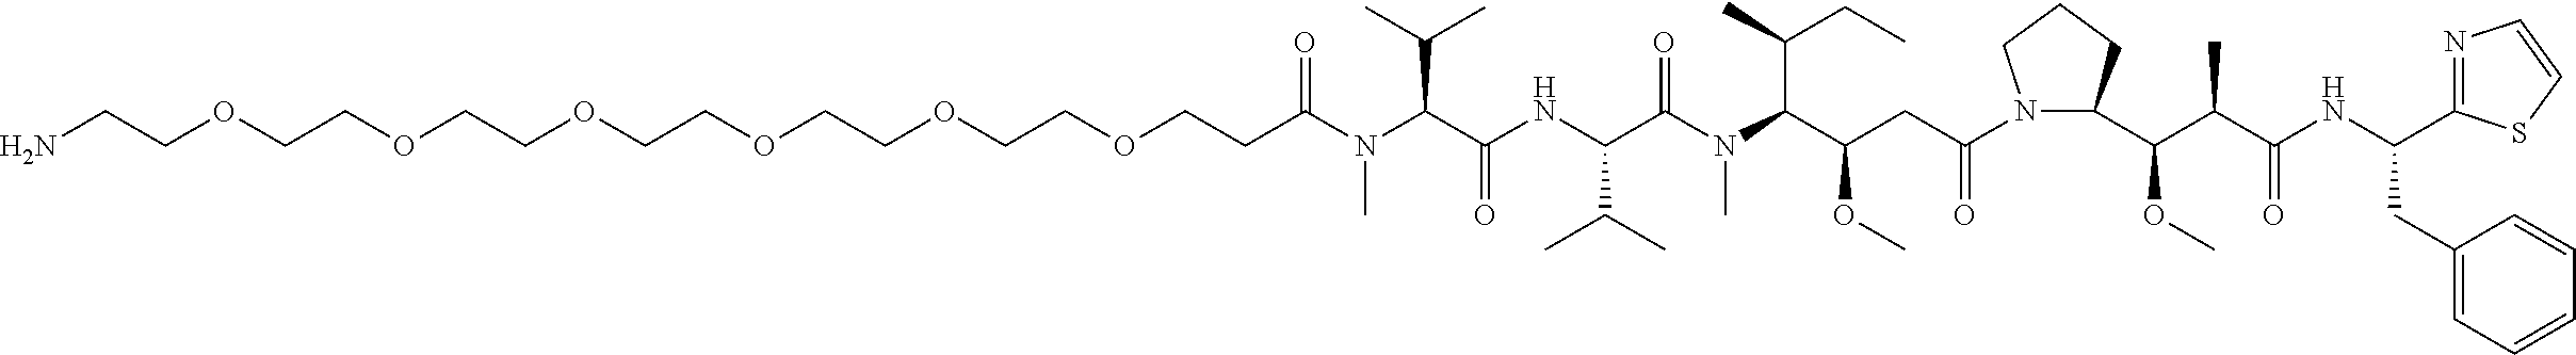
O(CCOCCC(N(C(C(NC(C(N(C(C(CC(N1C(C(C(C(NC(CC2=CC=CC=C2)C2=NC=CS2)=O)C)OC)CCC1)=O)OC)C(C)CC)C)=O)C(C)C)=O)C(C)C)C)=O)CCOCCOCCOCCOCCN
